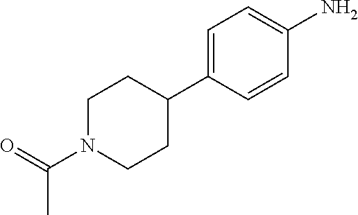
C1N(C(=O)C)CCC(C2=CC=C(N)C=C2)C1
